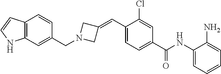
C1(=CC2=CC=C(C(NC3=CC=CC=C3N)=O)C=C2Cl)CN(CC2=CC3=C(C=C2)C=CN3)C1
